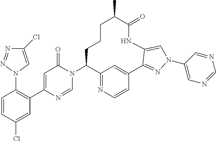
C12=NC=CC(=C1)C1=NN(C3=CN=CN=C3)C=C1NC(=O)C(C)CCCC2N1C(=O)C=C(C2=C(N3C=C(Cl)N=N3)C=CC(Cl)=C2)N=C1
